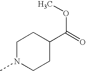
C1N(C)CCC(C(=O)OC)C1
